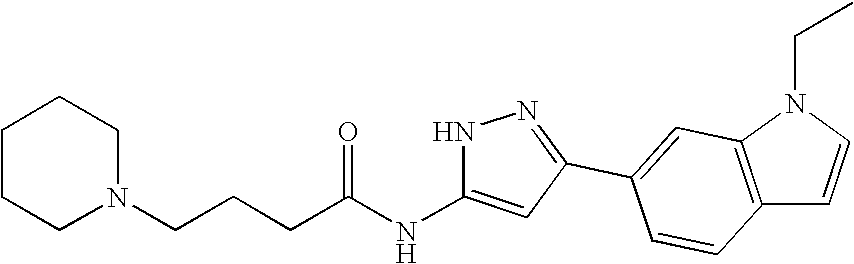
C(CCC(NC1=CC(C2=CC3=C(C=CN3CC)C=C2)=NN1)=O)N1CCCCC1
